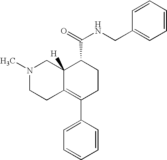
N1(C)CCC2=C(C3=CC=CC=C3)CCC(C(=O)NCC3=CC=CC=C3)C2([H])C1
